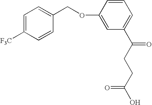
C1(COC2=CC(C(CCC(O)=O)=O)=CC=C2)=CC=C([F3C])C=C1
